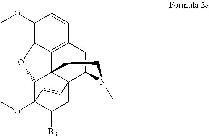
C12=C3CC4N(C)CCC15C(OC2=C(OC)C=C3)C1(OC)C([R3])CC54cc1
